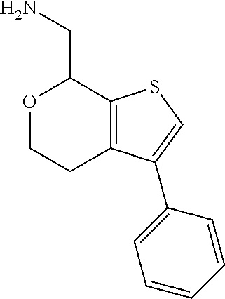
C12=C(SC=C1C1=CC=CC=C1)C(CN)OCC2
